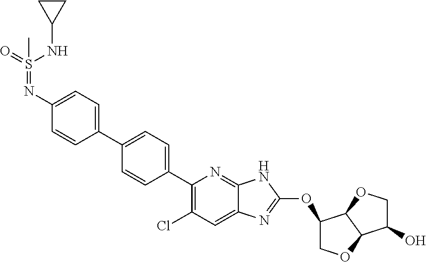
C1=C(N=S(=O)(NC2CC2)C)C=CC(C2=CC=C(C3=C(Cl)C=C4C(=N3)NC(OC3COC5C3OCC5O)=N4)C=C2)=C1
